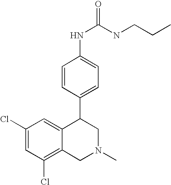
C1(Cl)=C2C(=CC(Cl)=C1)C(C1=CC=C(NC(NCCC)=O)C=C1)CN(C)C2
